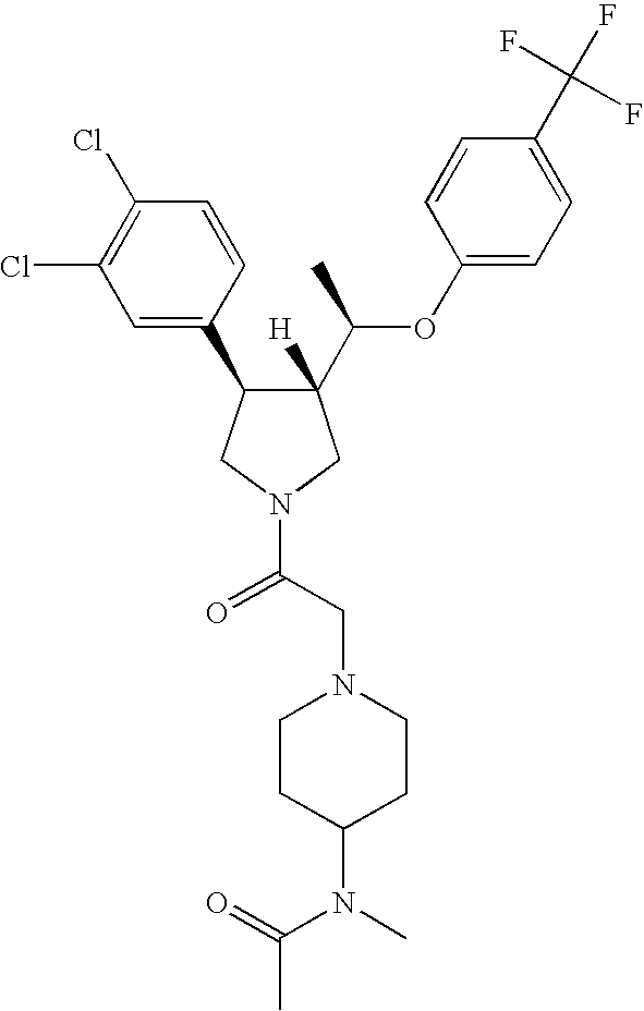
C1(C(C)OC2=CC=C(C(F)(F)F)C=C2)([H])C(C2=CC(Cl)=C(Cl)C=C2)CN(C(CN2CCC(N(C(C)=O)C)CC2)=O)C1
